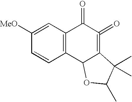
C1([MeO])=CC2=C(C=C1)C1C(=C(=O)C2=O)C(C)(C)C(C)O1
